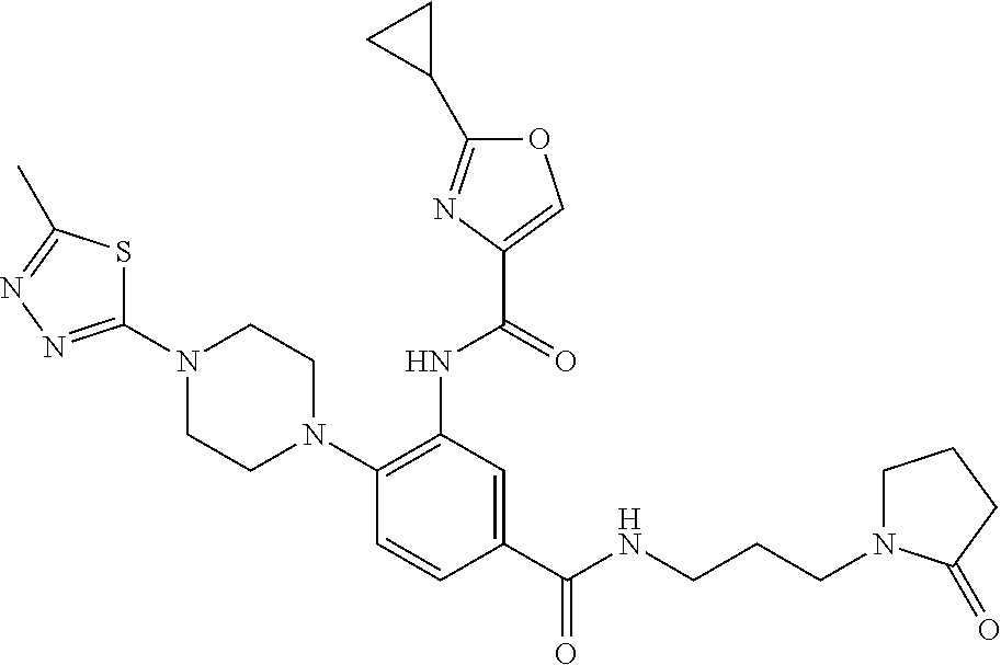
C1(C(NCCCN2CCCC2=O)=O)=CC(NC(=O)C2=COC(C3CC3)=N2)=C(N2CCN(C3=NN=C(C)S3)CC2)C=C1
